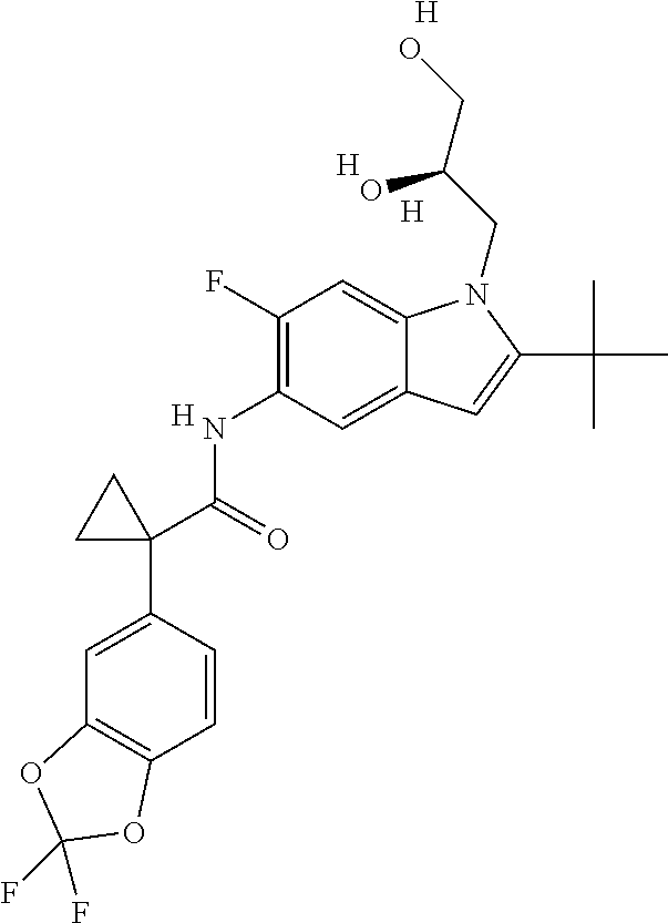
C1(NC(C2(C3=CC4=C(C=C3)OC(F)(F)O4)CC2)=O)=C(F)C=C2C(=C1)C=C(C(C)(C)C)N2CC(CO)O.[H].[H].[H].[H]
